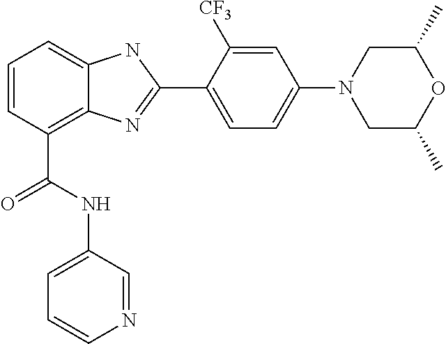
C1=CC(C(NC2=CC=CN=C2)=O)=C2C(=C1)NC(C1=CC=C(N3CC(C)OC(C)C3)C=C1[CF3])=N2
